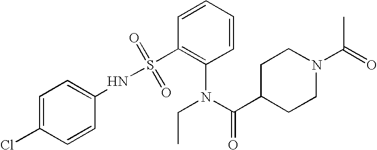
C1=C(Cl)C=CC(NS(C2=C(N(C(C3CCN(C(=O)C)CC3)=O)CC)C=CC=C2)(=O)=O)=C1
